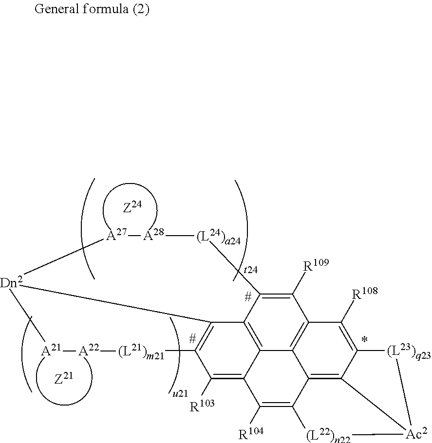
C1([R109])=C2C3=C4C5=C1C([R108])=C1C6=C5C(=C([R104])C4=C([R103])C4=C3[Dn2]([A27][A28][(L24)a24]2)[A21][A22][(L21)m21]4)[(L22)n22][Ac2]6[(L23)q23]1
